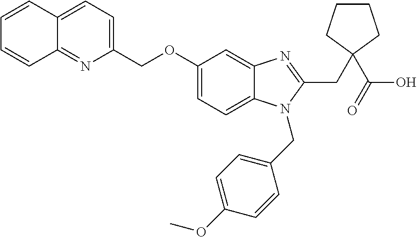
C1=CC2=CC=C(COC3=CC=C4C(=C3)N=C(CC3(C(O)=O)CCCC3)N4CC3=CC=C(OC)C=C3)N=C2C=C1
